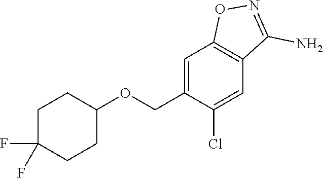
C1C(F)(F)CCC(OCC2=CC3=C(C=C2Cl)C(N)=NO3)C1
